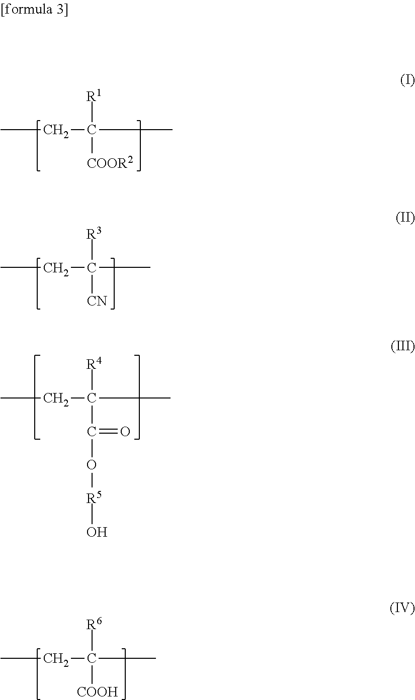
CCC([R1])([COOR2])C.CCC([R3])([CN])C.CCC([R4])(C(=O)O[R5]O)C.CCC([R6])([COOH])C
